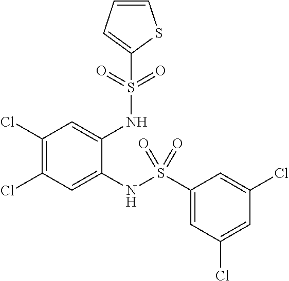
C1(Cl)=C(Cl)C=C(NS(C2=CC(Cl)=CC(Cl)=C2)(=O)=O)C(NS(=O)(=O)C2=CC=CS2)=C1
